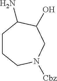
C1CCN([Cbz])CC(O)C1N
